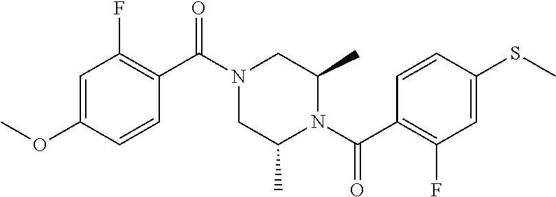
C1=C(OC)C=CC(C(N2CC(C)N(C(C3=C(F)C=C(SC)C=C3)=O)C(C)C2)=O)=C1F
